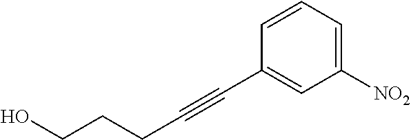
C1=CC=C([NO2])C=C1C#CCCCO
